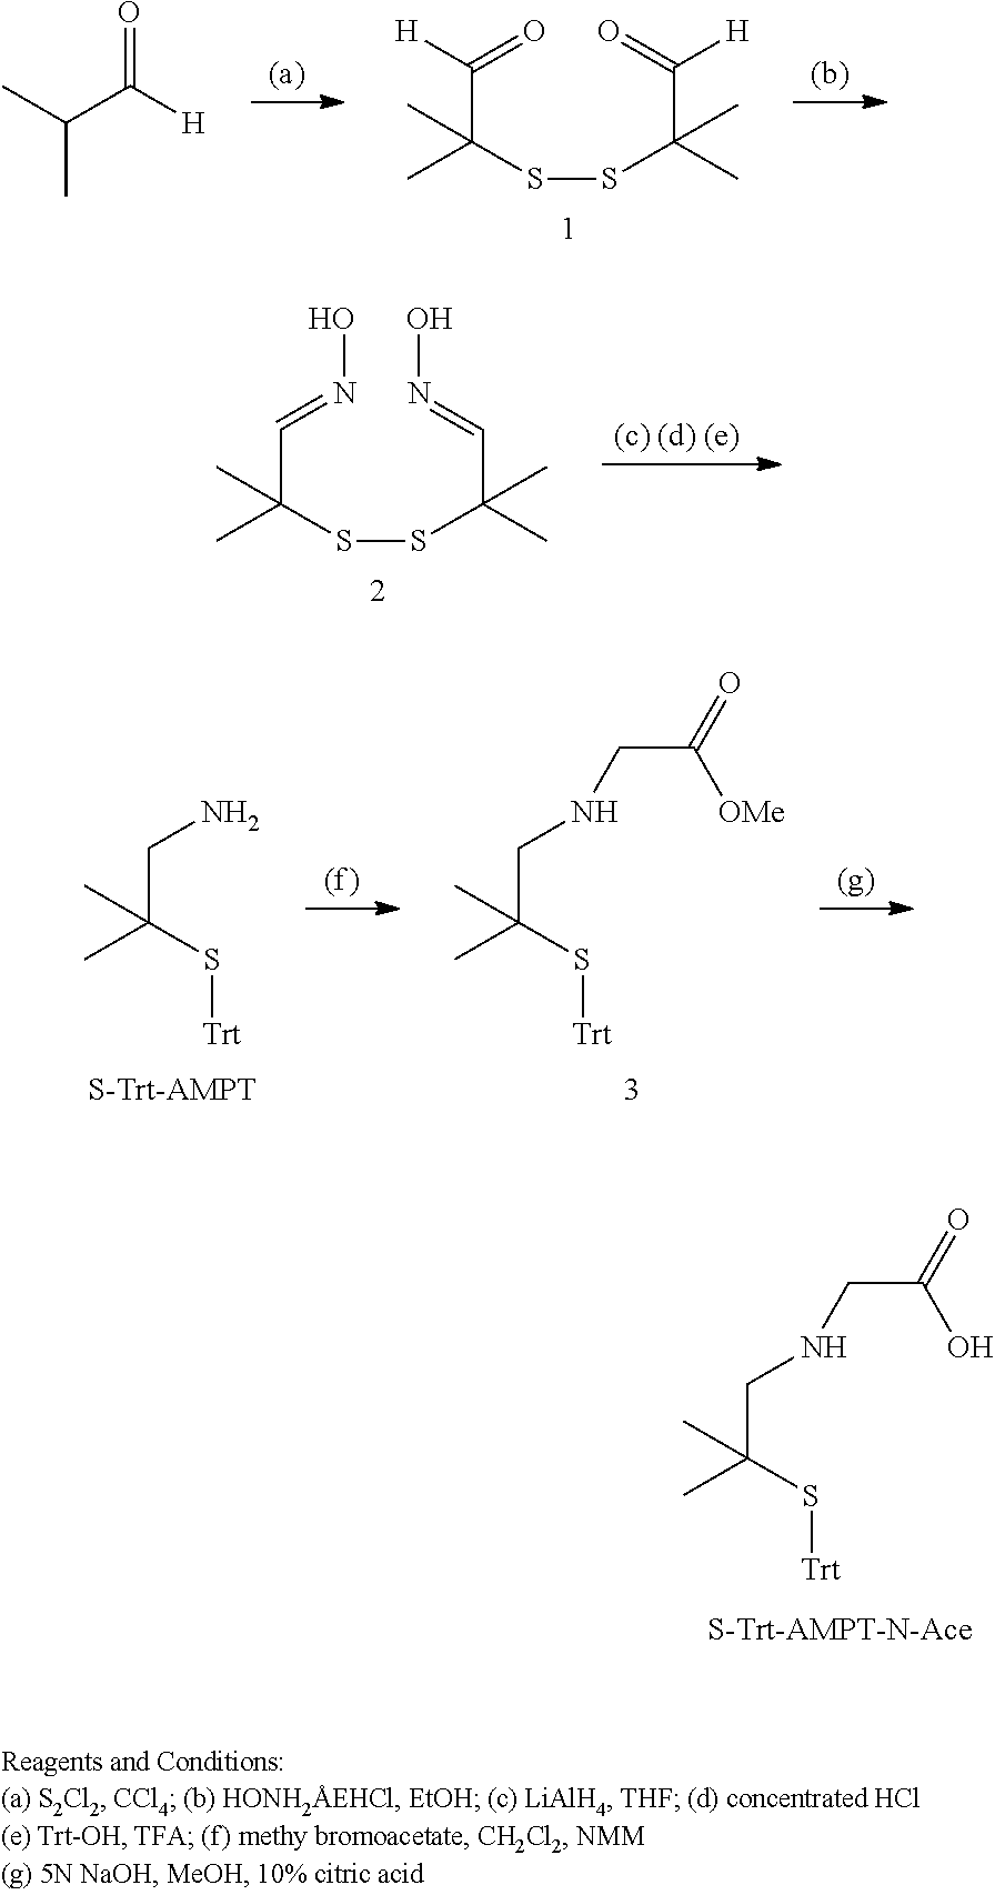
CC(C([H])=O)C.S(SC(C)(C(=O)[H])C)C(C)(C([H])=O)C.S(SC(C)(C=NO)C)C(C)(C=NO)C.C(C(C)(S[Trt])C)N.C(C(C)(S[Trt])C)NCC(=O)[OMe].C(C(C)(S[Trt])C)NCC(=O)O
